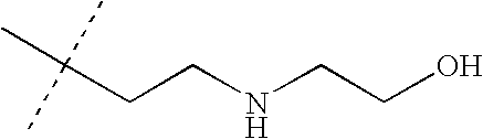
CC(CCNCCO)(C)C
